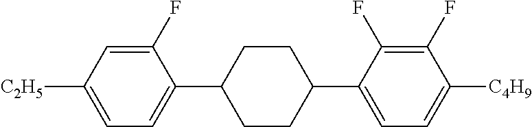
C1(F)=CC([C2H5])=CC=C1C1CCC(C2=CC=C([C4H9])C(F)=C2F)CC1
